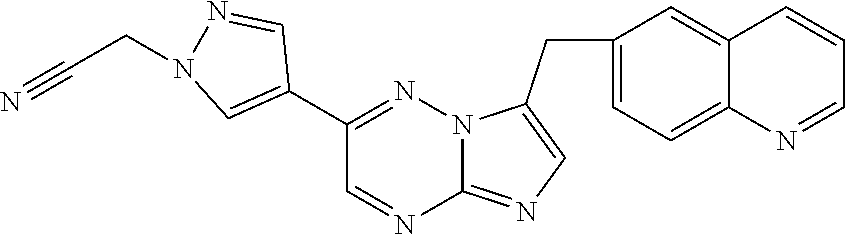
C1(C2=CN(CC#N)N=C2)=NN2C(=NC=C2CC2=CC=C3C(=C2)C=CC=N3)N=C1
